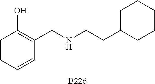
[B226].C1=CC=CC(CNCCC2CCCCC2)=C1O
